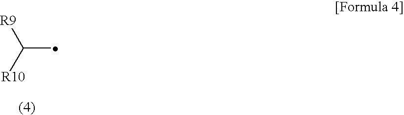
C([R9])([R10])C
